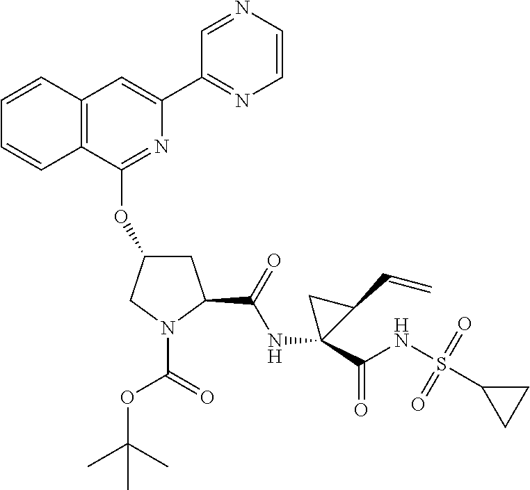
C12=C(C(OC3CC(C(=O)NC4(C(NS(C5CC5)(=O)=O)=O)CC4C=C)N(C(=O)OC(C)(C)C)C3)=NC(C3=NC=CN=C3)=C1)C=CC=C2
